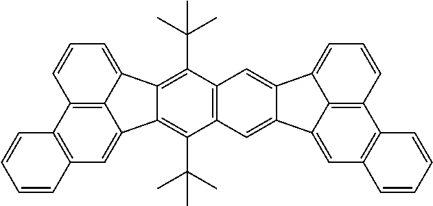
C12=C3C(=CC=C1)C1=C(C(C)(C)C)C4=C(C(C(C)(C)C)=C1C3=CC1=C2C=CC=C1)C=C1C(=C4)C2=CC=CC3=C2C1=CC1=C3C=CC=C1
